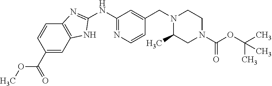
C1(NC2=NC=CC(CN3CCN(C(OC(C)(C)C)=O)CC3C)=C2)=NC2=C(N1)C=C(C(=O)OC)C=C2
